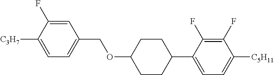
C1=C(F)C([C3H7])=CC=C1COC1CCC(C2=CC=C([C5H11])C(F)=C2F)CC1
